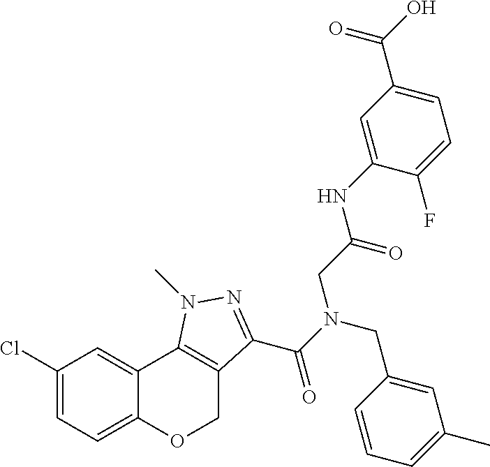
C1(Cl)=CC=C2C(=C1)C1=C(CO2)C(C(N(CC2=CC(C)=CC=C2)CC(NC2=CC(C(O)=O)=CC=C2F)=O)=O)=NN1C
